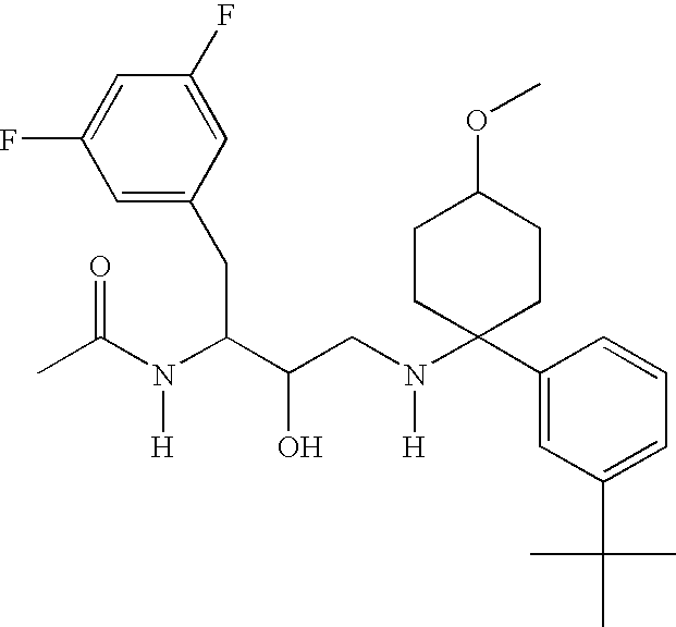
CC(N(C(C(CN(C1(C2=CC(C(C)(C)C)=CC=C2)CCC(OC)CC1)[H])O)CC1=CC(F)=CC(F)=C1)[H])=O
